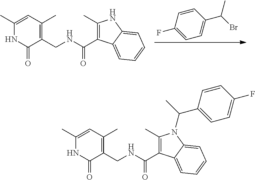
C1(CNC(=O)C2=C(C)NC3=CC=CC=C23)=C(C)C=C(C)NC1=O.C1=CC(F)=CC=C1C(C)Br.C1(CNC(=O)C2=C(C)N(C(C3=CC=C(F)C=C3)C)C3=CC=CC=C23)=C(C)C=C(C)NC1=O
